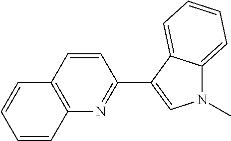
C1=CC2=C(C=C1)C=CC(C1=CN(C)C3=CC=CC=C13)=N2
